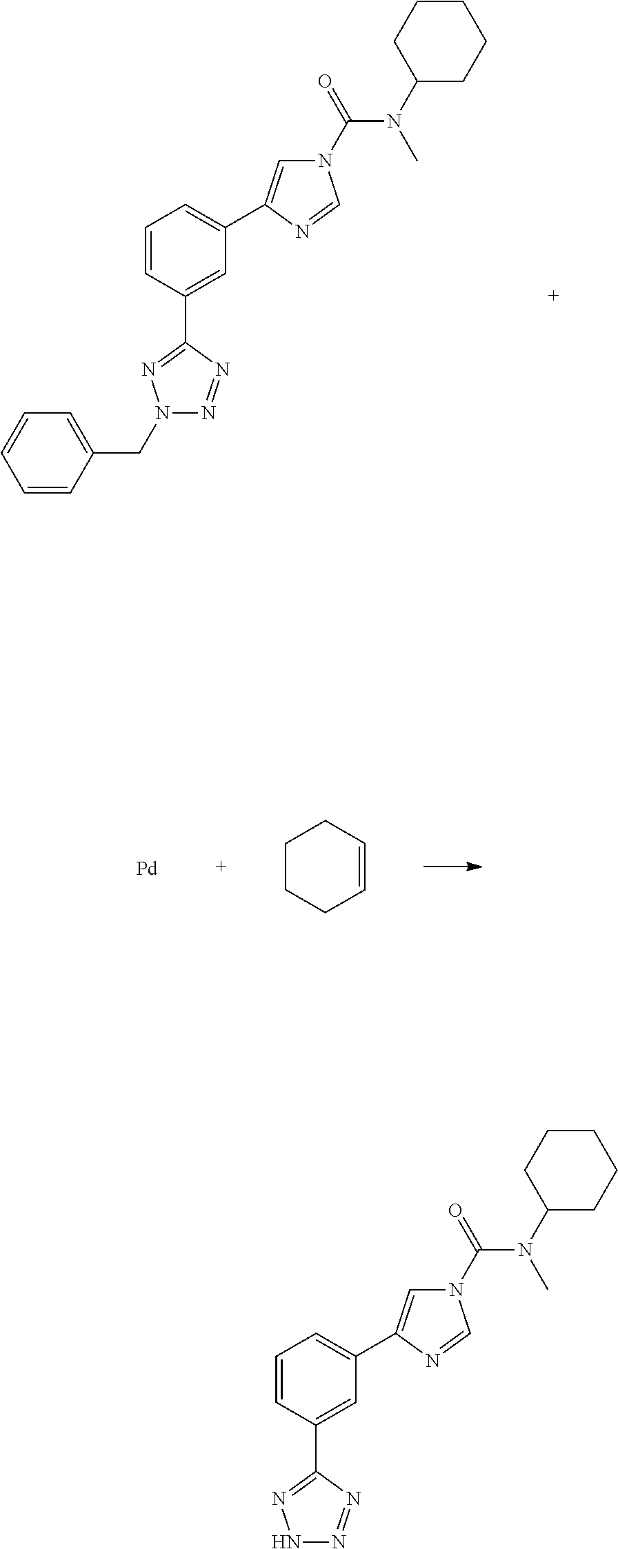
C1=CC(C2=NNN=N2)=CC(C2=CN(C(N(C)C3CCCCC3)=O)C=N2)=C1.C1=CC(C2=NN(CC3=CC=CC=C3)N=N2)=CC(C2=CN(C(N(C)C3CCCCC3)=O)C=N2)=C1.[Pd].C1CCC=CC1
